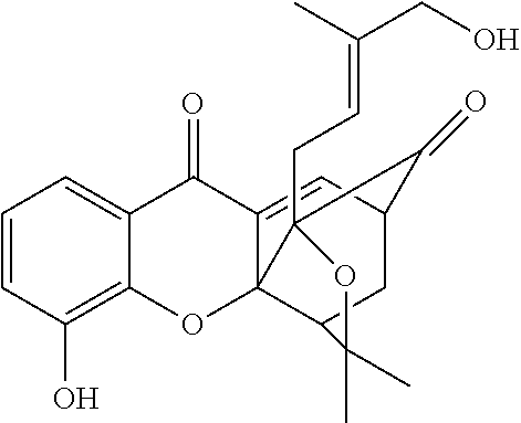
C12=CC=CC(O)=C1OC13C(=CC4CC1C(C)(C)OC3(CC=C(C)CO)C4=O)C2=O
